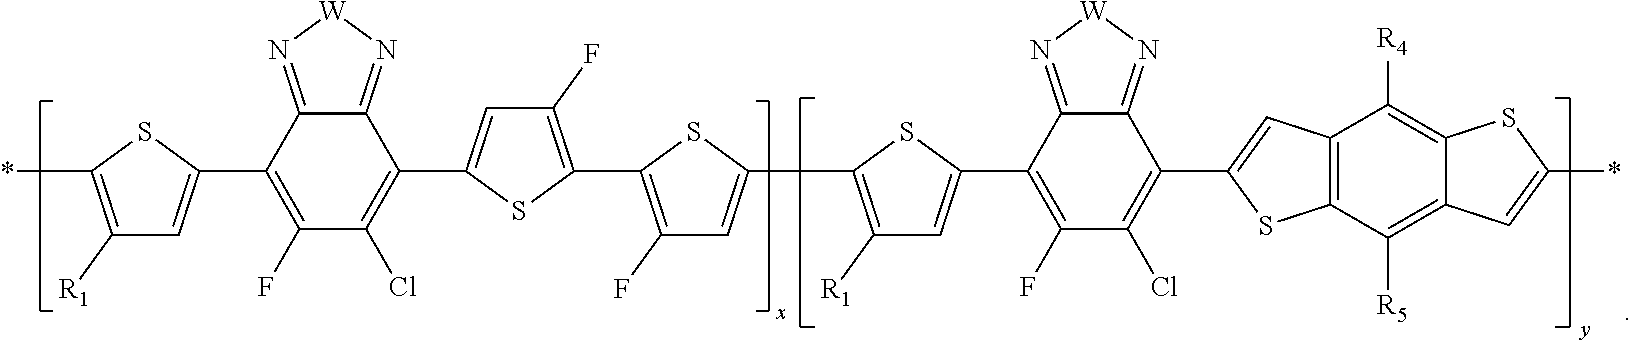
*C1=C([R1])C=C(C2=C(F)C(Cl)=C(C3=CC(F)=C(C4=C(F)C=C(C5=C([R1])C=C(C6=C(F)C(Cl)=C(C7=CC8=C(C([R5])=C9C(=C8[R4])SC(*)=C9)S7)C7=N[W]N=C67)S5)S4)S3)C3=N[W]N=C23)S1
